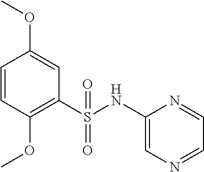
C1=CC(OC)=C(S(NC2=CN=CC=N2)(=O)=O)C=C1OC
